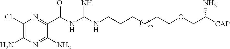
C1(Cl)=C(N)N=C(N)C(C(NC(=N)NCCCCCCOCC([CAP])N)=O)=N1
